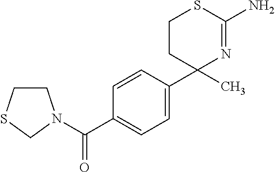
C1(C)(C2=CC=C(C(=O)N3CCSC3)C=C2)N=C(N)SCC1
